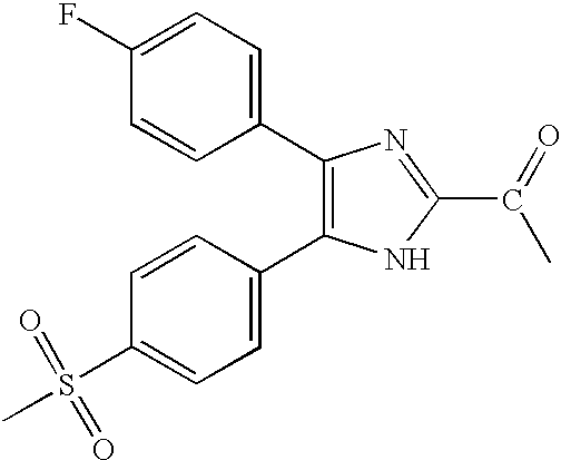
C1(C2=CC=C(F)C=C2)=C(C2=CC=C(S(=O)(=O)C)C=C2)NC(C(C)=O)=N1
